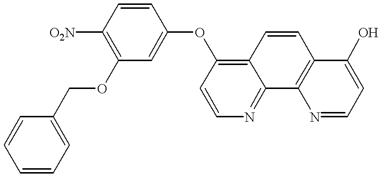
C1=CC=C(COC2=C([O2N])C=CC(OC3=C4C(=NC=C3)C3=C(C=C4)C(O)=CC=N3)=C2)C=C1
